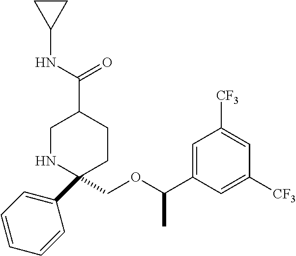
C1NC(COC(C2=CC([CF3])=CC([CF3])=C2)C)(C2=CC=CC=C2)CCC1C(NC1CC1)=O
